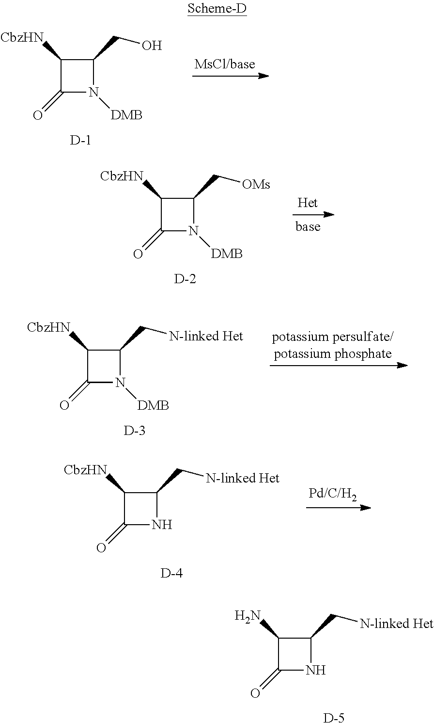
C1(=O)N([DMB])C(CO)C1[CbzHN].[D].C1(=O)N([DMB])C(C[OMs])C1[CbzHN].[D].C1(=O)N([DMB])C(C[N-linked Het])C1[CbzHN].[D].C1(=O)NC(C[N-linked Het])C1[CbzHN].[D].C1(=O)NC(C[N-linked Het])C1N.[D]
